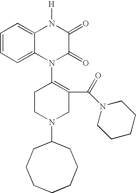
C1=CC=C2C(=C1)N([H])C(=O)C(=O)N2C1=C(C(=O)N2CCCCC2)CN(C2CCCCCCC2)CC1
